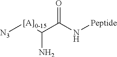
[[A]0-15](C(C(N[Peptide])=O)N)[N3]
